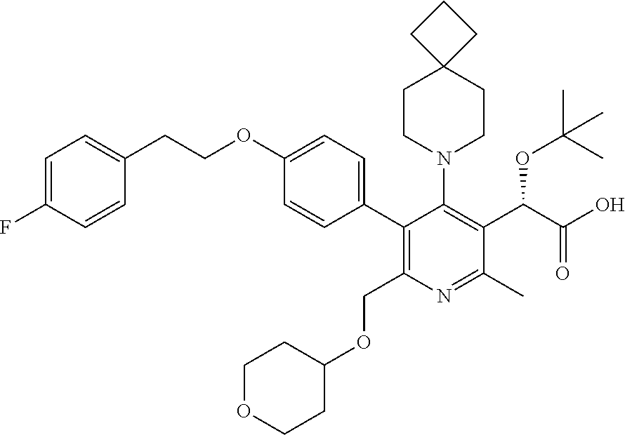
C1(OCCC2=CC=C(F)C=C2)=CC=C(C2=C(COC3CCOCC3)N=C(C)C(C(C(O)=O)OC(C)(C)C)=C2N2CCC3(CC2)CCC3)C=C1
